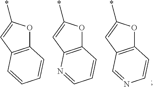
C12=C(C=C(*)O1)C=CC=C2.C12=C(C=C(*)O1)N=CC=C2.C12=C(C=C(*)O1)C=NC=C2
